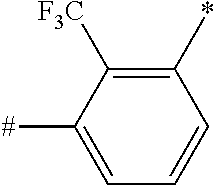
C1(*)=C([F3C])C([#])=CC=C1
